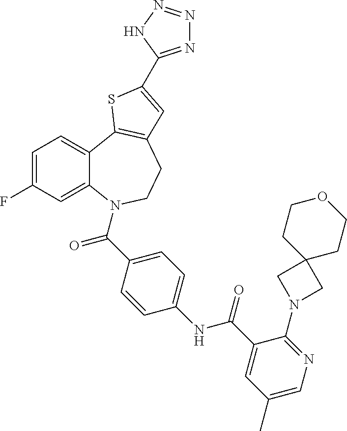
C1=C(F)C=C2C(=C1)C1=C(CCN2C(=O)C2=CC=C(NC(=O)C3=CC(C)=CN=C3N3CC4(C3)CCOCC4)C=C2)C=C(C2=NN=NN2)S1
